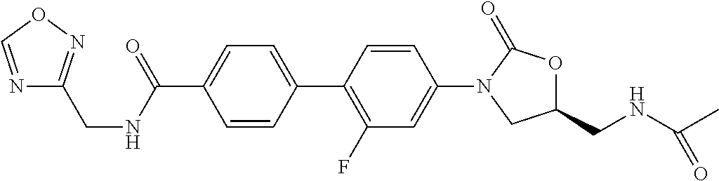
C1=CC(C2=C(F)C=C(N3CC(CNC(C)=O)OC3=O)C=C2)=CC=C1C(=O)NCC1=NOC=N1
